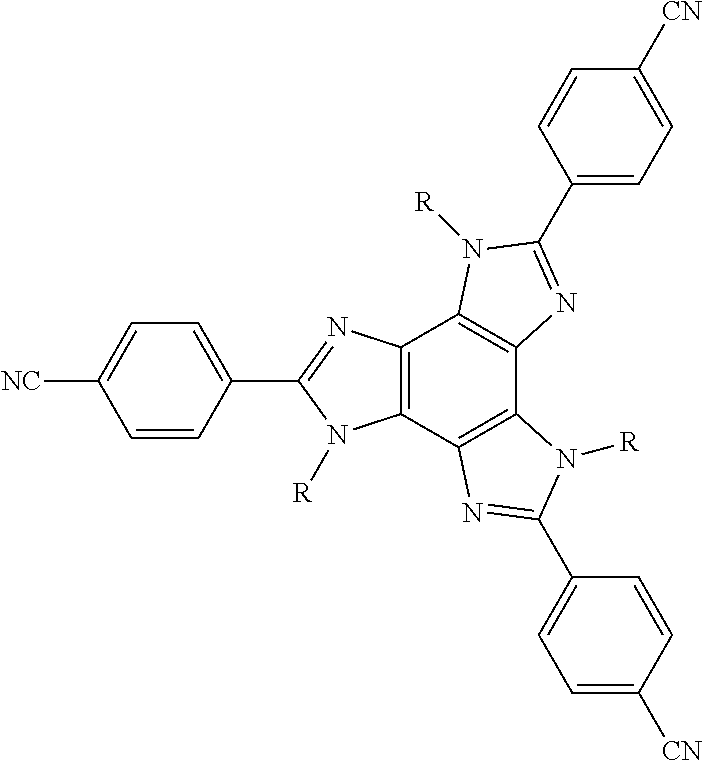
C1=C(C2=NC3=C(C4=C(C5=C3N([R])C(C3=CC=C([CN])C=C3)=N5)N([R])C(C3=CC=C([NC])C=C3)=N4)N2[R])C=CC([CN])=C1
